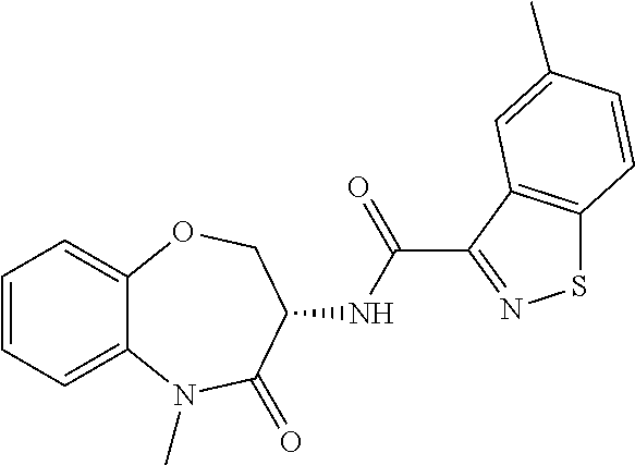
C1=CC=C2C(=C1)N(C)C(=O)C(NC(=O)C1=NSC3=C1C=C(C)C=C3)CO2
